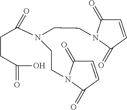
C1=CC(=O)N(CCN(C(CCC(O)=O)=O)CCN2C(=O)C=CC2=O)C1=O
